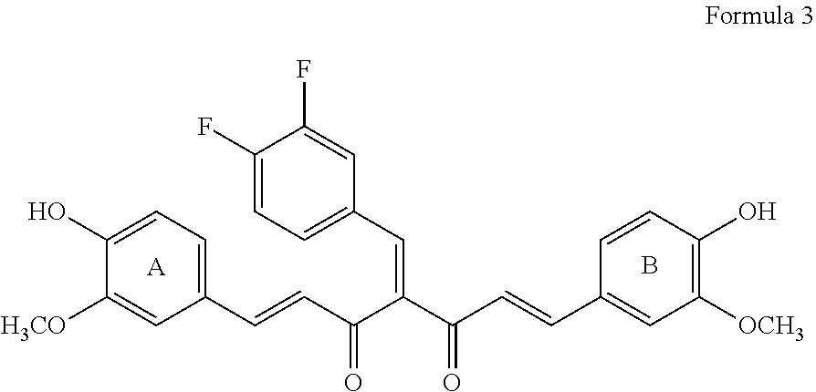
C1(O)=CC=C(C=CC(C(C(C=CC2=CC([OCH3])=C(O)C=C2)=O)=CC2=CC=C(F)C(F)=C2)=O)C=C1[H3CO].[A].B
